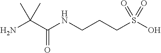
NC(C(NCCCS(O)(=O)=O)=O)(C)C
